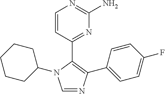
C1=NC(C2=CC=C(F)C=C2)=C(C2=NC(N)=NC=C2)N1C1CCCCC1
